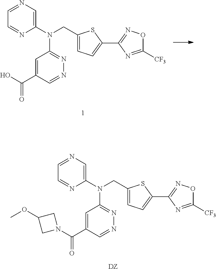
C1(N(C2=NN=CC(C(=O)O)=C2)CC2=CC=C(C3=NOC([CF3])=N3)S2)=CN=CC=N1.C1(N(C2=NN=CC(C(=O)N3CC(OC)C3)=C2)CC2=CC=C(C3=NOC([CF3])=N3)S2)=CN=CC=N1.[DZ]
